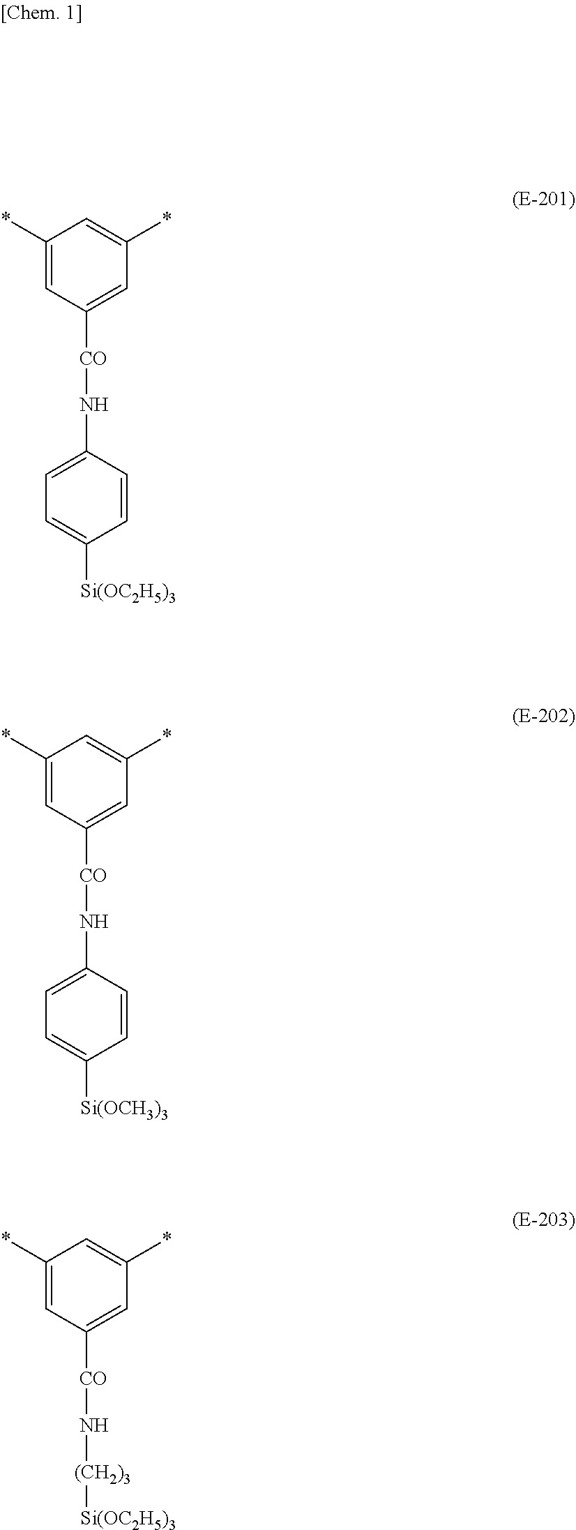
C1(*)=CC([CO]NC2=CC=C([Si(OC2H5)3])C=C2)=CC(*)=C1.C1(*)=CC([CO]NC2=CC=C([Si(OCH3)3])C=C2)=CC(*)=C1.C1(*)=CC([CO]N[(CH2)3][Si(OC2H5)3])=CC(*)=C1
